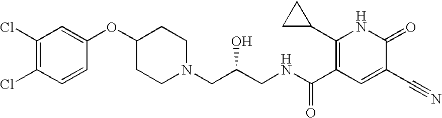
C1(Cl)=C(Cl)C=CC(OC2CCN(CC(CNC(C3=C(C4CC4)NC(=O)C(C#N)=C3)=O)O)CC2)=C1
